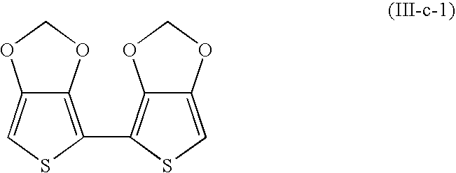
C12=C(C3=C4C(=CS3)OCO4)SC=C1OCO2
